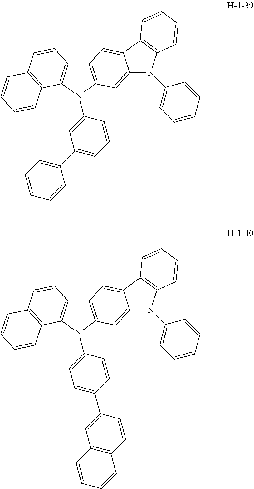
C12=C(N(C3=CC(C4=CC=CC=C4)=CC=C3)C3=C1C=CC1=C3C=CC=C1)C=C1C(=C2)C2=C(N1C1=CC=CC=C1)C=CC=C2.C12=C(N(C3=CC=C(C4=CC5=C(C=C4)C=CC=C5)C=C3)C3=C1C=CC1=C3C=CC=C1)C=C1C(=C2)C2=C(N1C1=CC=CC=C1)C=CC=C2
